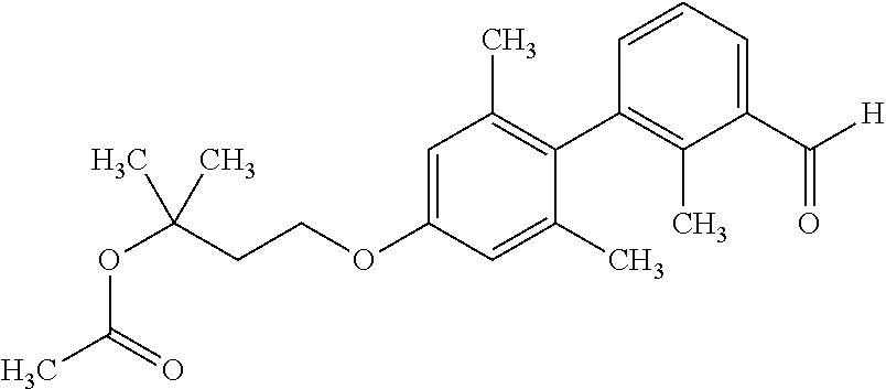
C1=C(OCCC(OC(C)=O)(C)C)C=C(C)C(C2=C(C)C(C([H])=O)=CC=C2)=C1C
